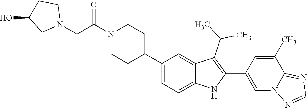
C1(C2CCN(C(=O)CN3CCC(O)C3)CC2)=CC=C2C(=C1)C(C(C)C)=C(C1=CN3C(=NC=N3)C(C)=C1)N2
